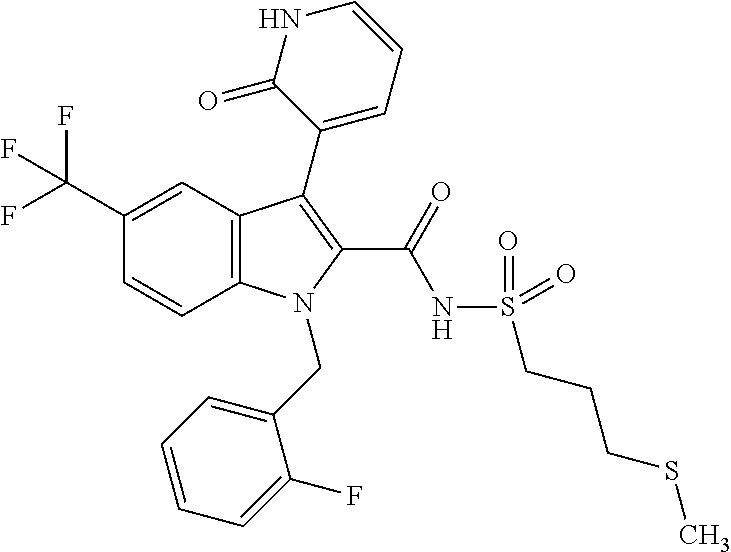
C1(C(F)(F)F)=CC2=C(C=C1)N(CC1=CC=CC=C1F)C(C(=O)NS(=O)(=O)CCCSC)=C2C1=CC=CNC1=O
